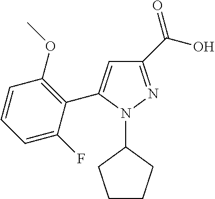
C1CCC(N2C(C3=C(OC)C=CC=C3F)=CC(C(=O)O)=N2)C1
